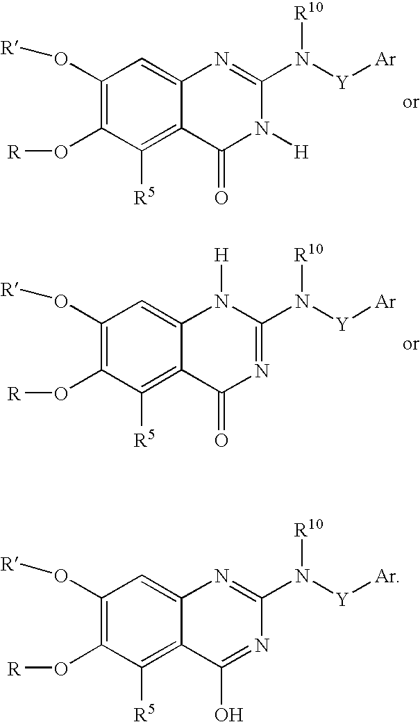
C1(O[R])=C(O[R])C([R5])=C2C(=C1)N=C(N([Y][Ar])[R10])N([H])C2=O.C1(O[R])=C(O[R])C([R5])=C2C(=C1)N([H])C(N([Y][Ar])[R10])=NC2=O.C1(O[R])=C(O[R])C([R5])=C2C(=C1)N=C(N([Y][Ar])[R10])N=C2O
